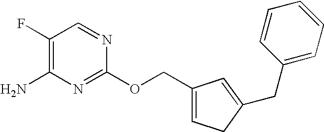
C1(F)=C(N)N=C(OCC2=CCC(CC3=CC=CC=C3)=C2)N=C1
